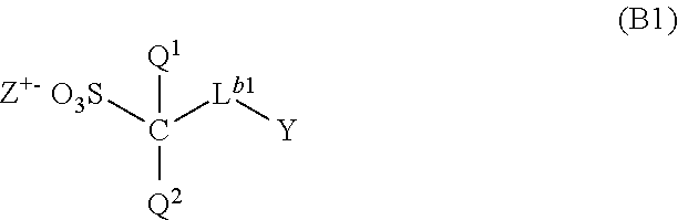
C([Q2])([O3S])([Lb1][Y])[Q1]
